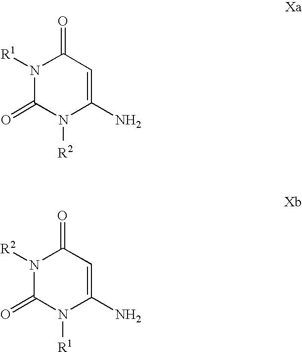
N1([R1])C(=O)N([R2])C(N)=CC1=O.N1([R2])C(=O)N([R1])C(N)=CC1=O
